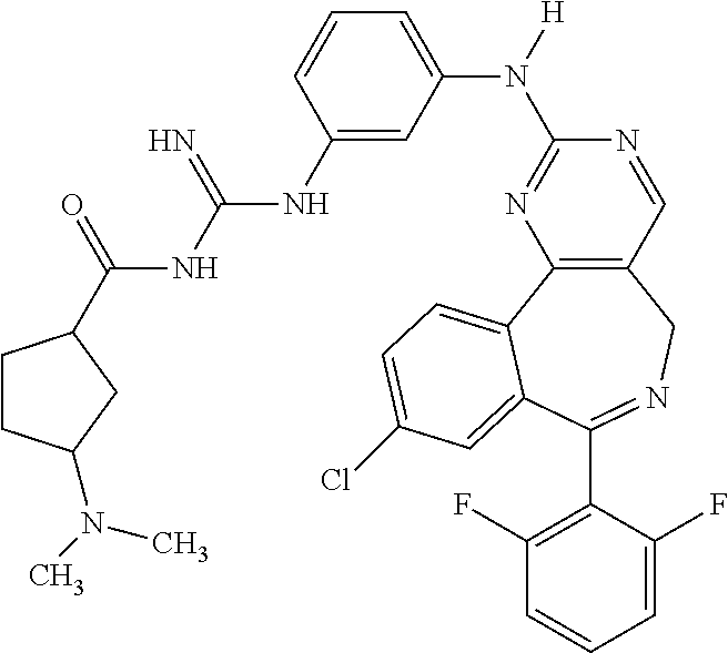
C1(C2=NCC3=C(C4=CC=C(Cl)C=C42)N=C(N(C2=CC=CC(NC(=N)NC(=O)C4CCC(N(C)C)C4)=C2)[H])N=C3)=C(F)C=CC=C1F
